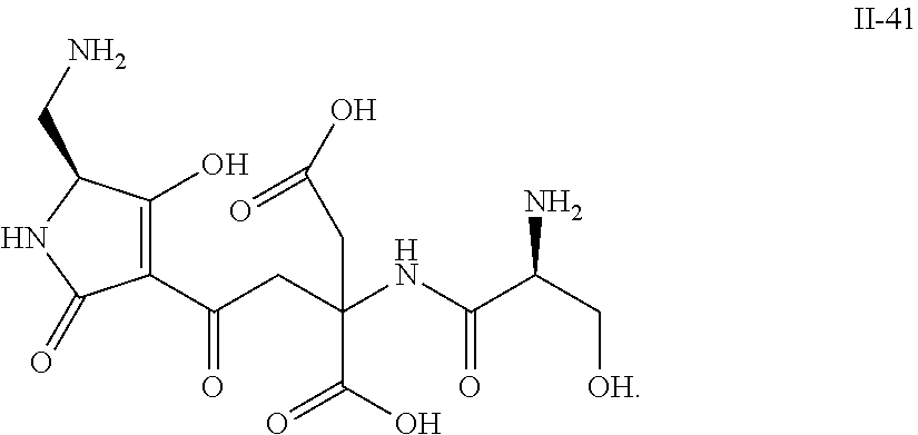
C1(C(CC(NC(C(C[OH])N)=O)(C(=O)O)CC(O)=O)=O)=C(O)C(CN)NC1=O
